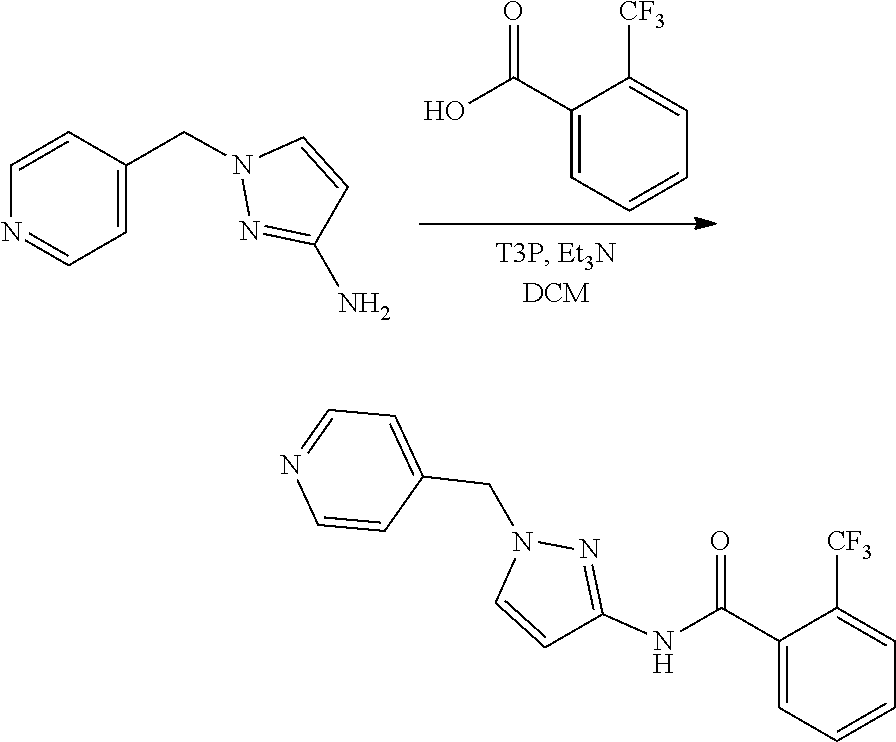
C1=C(C(O)=O)C([CF3])=CC=C1.N1(CC2=CC=NC=C2)N=C(N)C=C1.C1=NC=CC(CN2C=CC(NC(C3=CC=CC=C3[CF3])=O)=N2)=C1
